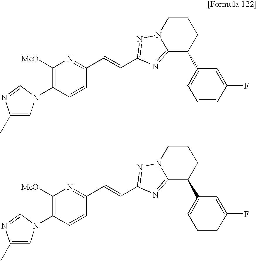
C1(C)=CN(C2=C([MeO])N=C(C=CC3=NN4CCCC(C5=CC=CC(F)=C5)C4=N3)C=C2)C=N1.C1(C)=CN(C2=C([MeO])N=C(C=CC3=NN4CCCC(C5=CC=CC(F)=C5)C4=N3)C=C2)C=N1
